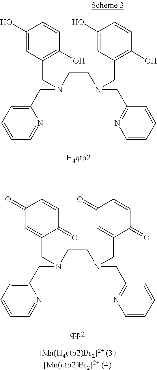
C1=CC=NC(CN(CCN(CC2=NC=CC=C2)CC2=C(O)C=CC(O)=C2)CC2=C(O)C=CC(O)=C2)=C1.C1=CC=NC(CN(CCN(CC2=NC=CC=C2)CC2=CC(=O)C=CC2=O)CC2=CC(=O)C=CC2=O)=C1
